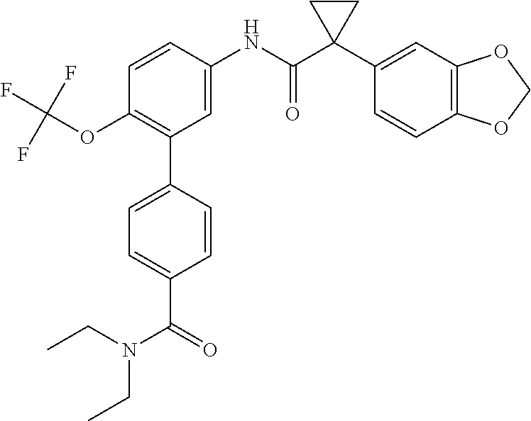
C1=C(NC(C2(C3=CC4=C(C=C3)OCO4)CC2)=O)C=CC(OC(F)(F)F)=C1C1=CC=C(C(=O)N(CC)CC)C=C1
